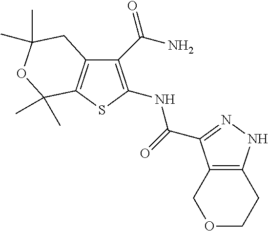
C12=C(SC(NC(=O)C3=NNC4=C3COCC4)=C1C(N)=O)C(C)(C)OC(C)(C)C2
